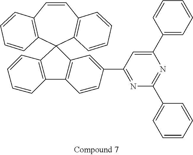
C1=CC2=C(C=CC=C2)C2(C3=C1C=CC=C3)C1=C(C3=C2C=CC=C3)C=CC(C2=NC(C3=CC=CC=C3)=NC(C3=CC=CC=C3)=C2)=C1
